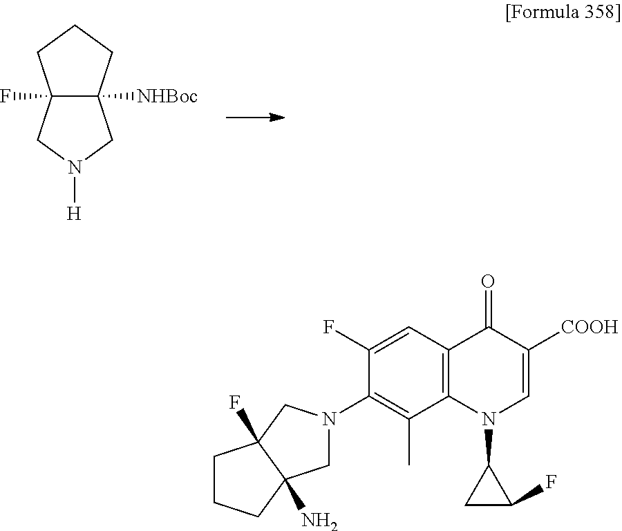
C12(F)C([NHBoc])(CCC1)CN([H])C2.C1(N2CC3(N)C(F)(C2)CCC3)=C(C)C2=C(C=C1F)C(=O)C([COOH])=CN2C1CC1F
